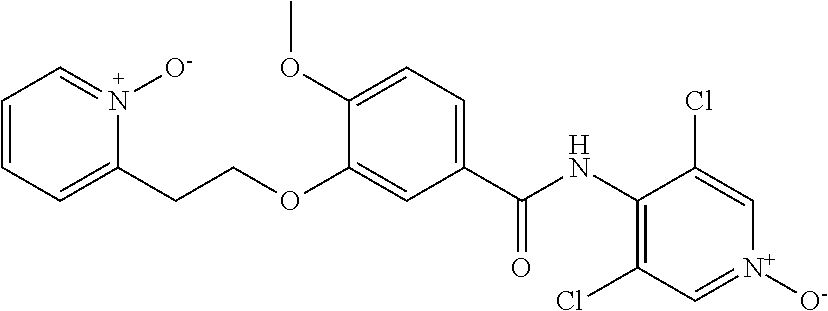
C1=CC=C(CCOC2=CC(C(NC3=C(Cl)C=[N+]([O-])C=C3Cl)=O)=CC=C2OC)N([O-])=C1
